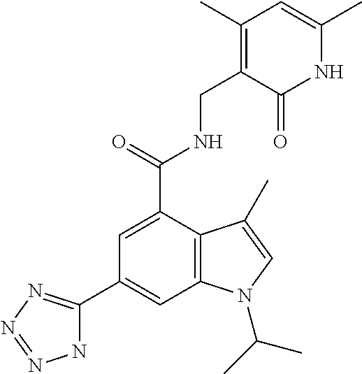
C1=C(C(NCC2=C(C)C=C(C)NC2=O)=O)C2=C(C=C1C1=NN=NN1)N(C(C)C)C=C2C
